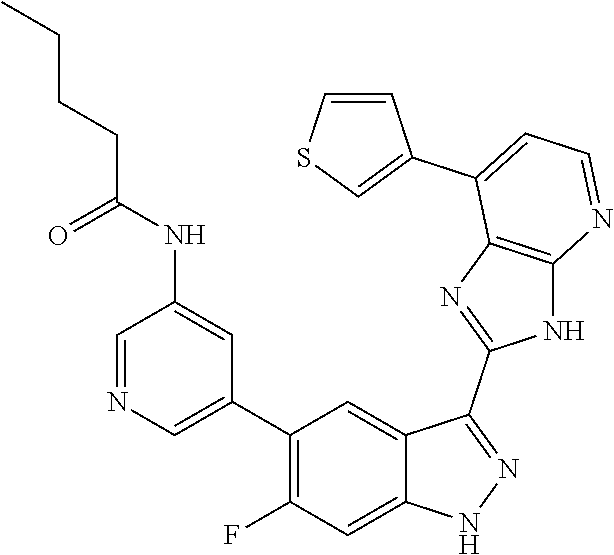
C1=NC=C(C2=C(F)C=C3C(=C2)C(C2=NC4=C(N2)N=CC=C4C2=CSC=C2)=NN3)C=C1NC(CCCC)=O
